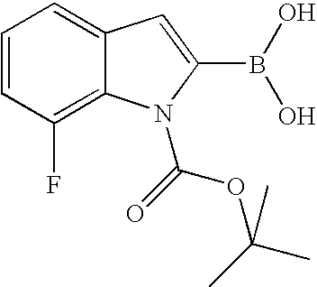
C1=CC(F)=C2C(=C1)C=C(B(O)O)N2C(=O)OC(C)(C)C
